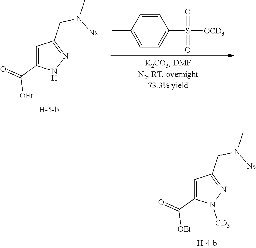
C1=CC(C)=CC=C1S([OCD3])(=O)=O.C1=C(C(=O)[OEt])NN=C1CN([Ns])C.C1=C(C(=O)[OEt])N([CD3])N=C1CN([Ns])C
